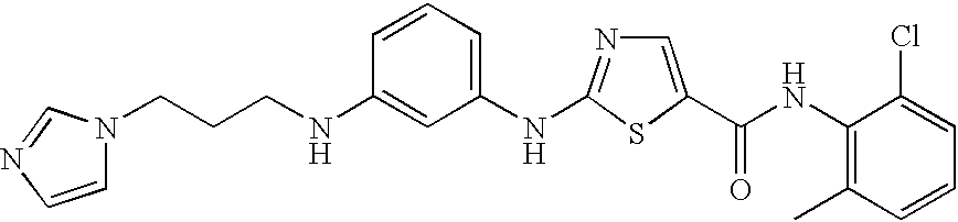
N1=C(NC2=CC=CC(NCCCN3C=CN=C3)=C2)SC(C(NC2=C(C)C=CC=C2Cl)=O)=C1
